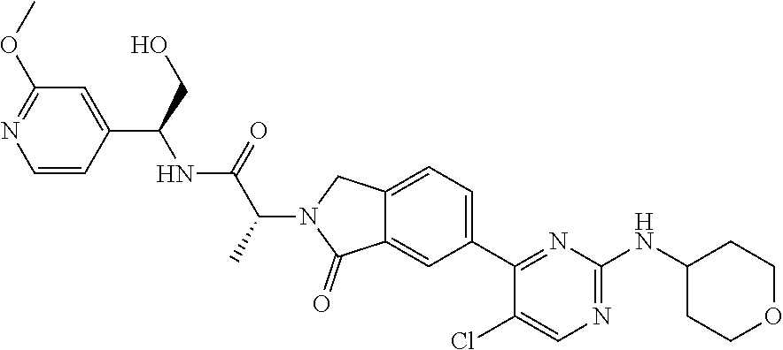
C1(OC)=NC=CC(C(CO)NC(C(N2CC3=CC=C(C4=NC(NC5CCOCC5)=NC=C4Cl)C=C3C2=O)C)=O)=C1
